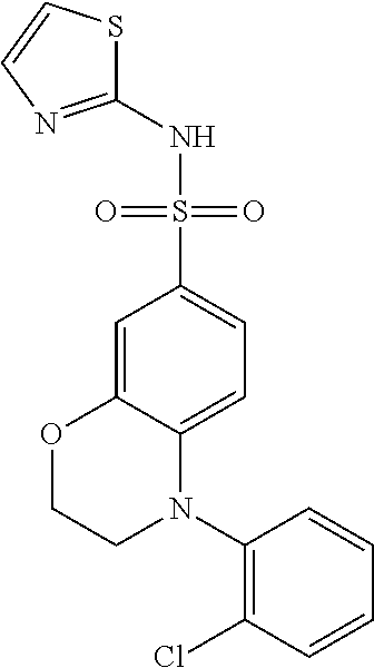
C1=C2C(=CC=C1S(NC1=NC=CS1)(=O)=O)N(C1=C(Cl)C=CC=C1)CCO2
